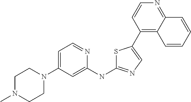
C1N(C)CCN(C2=CC=NC(NC3=NC=C(C4=C5C(=NC=C4)C=CC=C5)S3)=C2)C1
